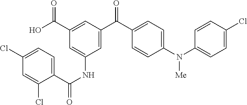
C1(C(NC2=CC(C(O)=O)=CC(C(C3=CC=C(N(C4=CC=C(Cl)C=C4)[Me])C=C3)=O)=C2)=O)=CC=C(Cl)C=C1Cl
